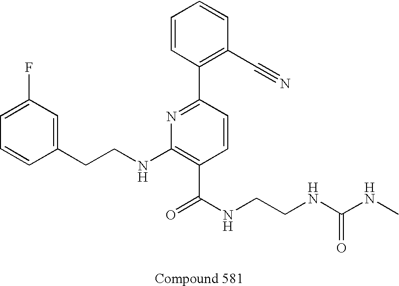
C1=CC(CCNC2=C(C(NCCNC(NC)=O)=O)C=CC(C3=C(C#N)C=CC=C3)=N2)=CC(F)=C1
